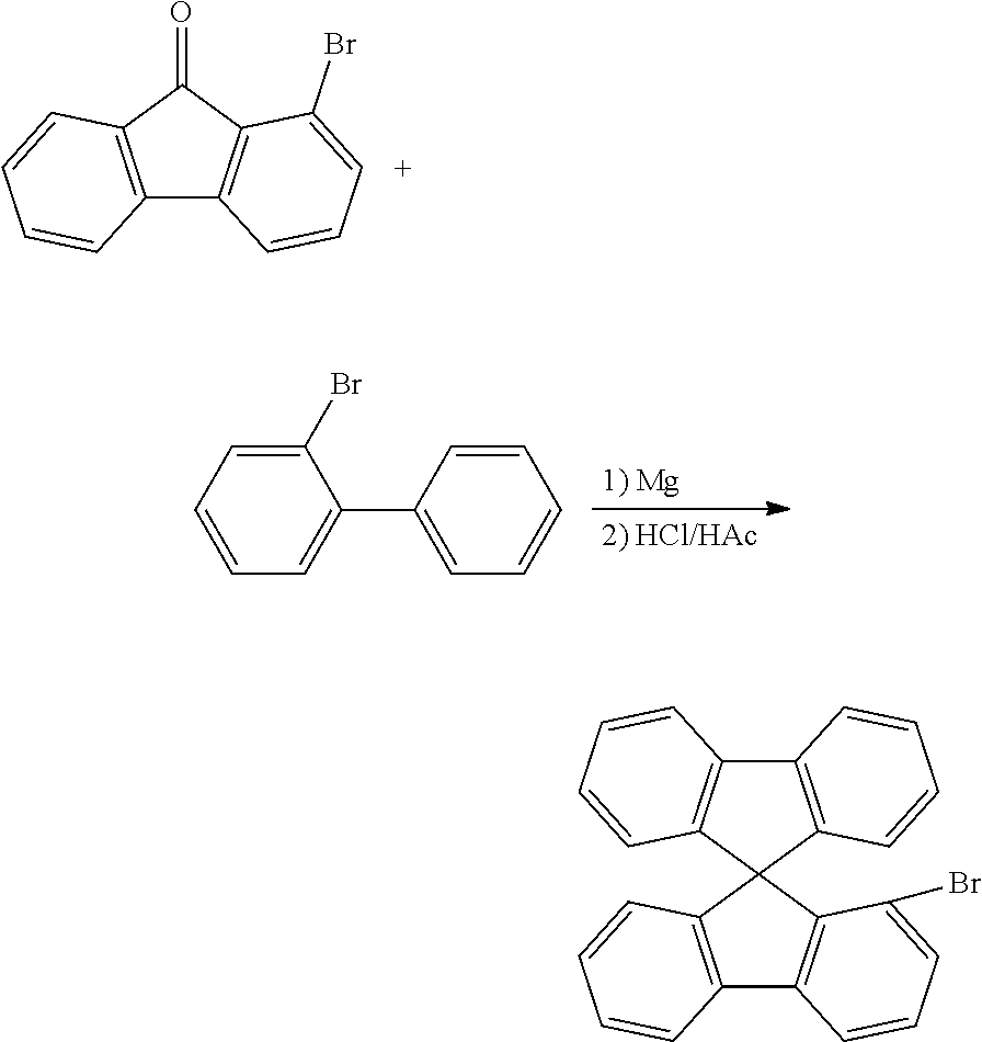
C12=C(C(=O)C3=C1C=CC=C3Br)C=CC=C2.C1=CC=C(Br)C(C2=CC=CC=C2)=C1.C12=C(C3(C4=C1C=CC=C4Br)C1=C(C4=C3C=CC=C4)C=CC=C1)C=CC=C2
